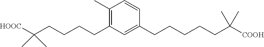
C1(CCCCC(C)(C)[HOOC])=C(C)C=CC(CCCCCC(C)(C)[COOH])=C1
